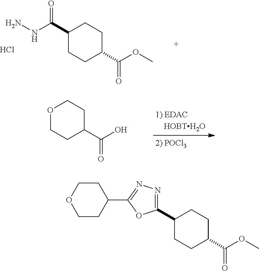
C1(C2=NN=C(C3CCOCC3)O2)CCC(C(OC)=O)CC1.C1(C(NN)=O)CCC(C(OC)=O)CC1.Cl.C1(C(O)=O)CCOCC1
